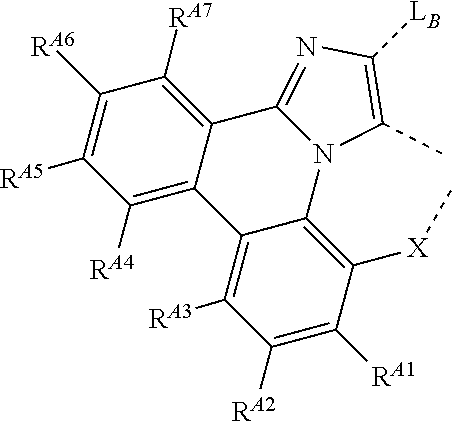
N12C(C)=C([LB])N=C1C1=C([RA7])C([RA6])=C([RA5])C([RA4])=C1C1=C([RA3])C([RA2])=C([RA1])C([X]C)=C21
